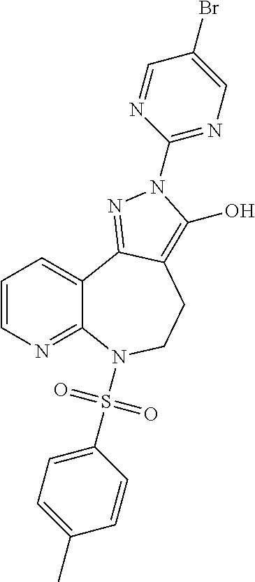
C1=CN=C2C(=C1)C1=NN(C3=NC=C(Br)C=N3)C(O)=C1CCN2S(C1=CC=C(C)C=C1)(=O)=O
